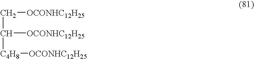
C(C([C4H8][OCONHC12H25])[OCONHC12H25])[OCONHC12H25]
